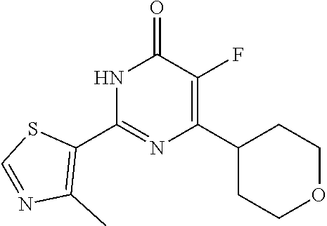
N1C(C2=C(C)N=CS2)=NC(C2CCOCC2)=C(F)C1=O
